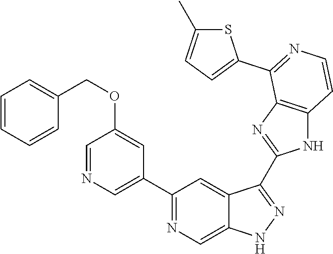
C1(C2=CN=CC(OCC3=CC=CC=C3)=C2)=NC=C2C(=C1)C(C1=NC3=C(N1)C=CN=C3C1=CC=C(C)S1)=NN2
